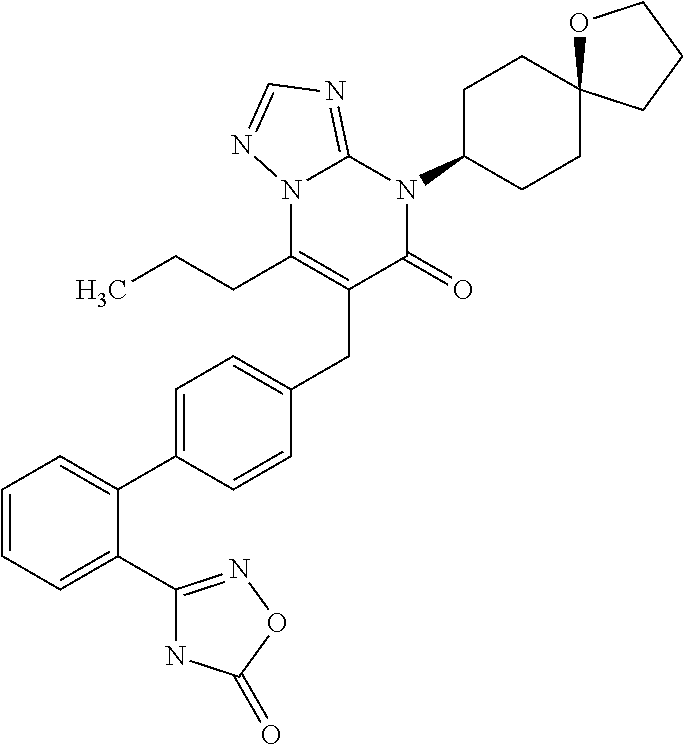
C1=CC=C(C2=NOC(=O)N2)C(C2=CC=C(CC3=C(CCC)N4C(=NC=N4)N(C4CCC5(CC4)OCCC5)C3=O)C=C2)=C1
